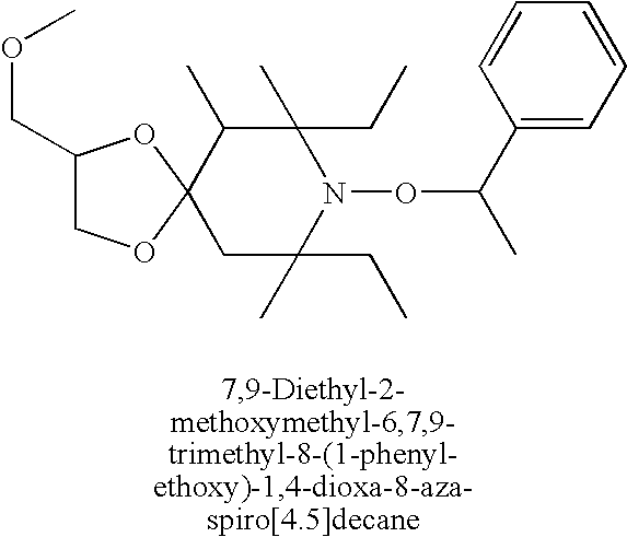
C1(COC)COC2(O1)C(C)C(C)(CC)N(OC(C)C1=CC=CC=C1)C(C)(CC)C2
